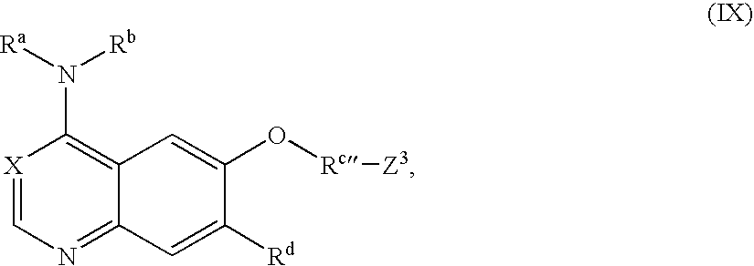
[X]1=CN=C2C(=C1N([Ra])[Rb])C=C(O[Rc][Z3])C([Rd])=C2
